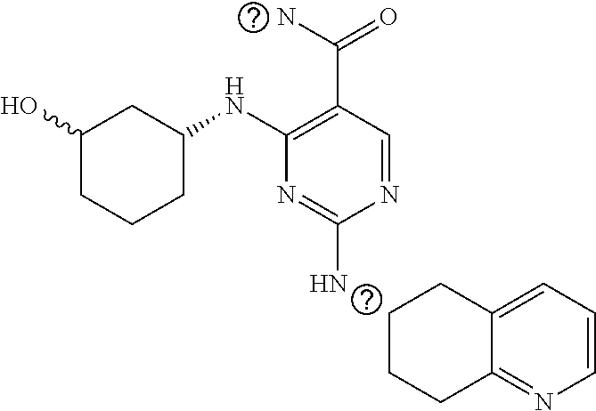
NC1=NC(NC2CCCC(O)C2)=C(C(=O)N)C=N1.C1CCC2=NC=CC=C2C1
